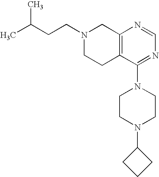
C(C(C)C)CN1CCC2=C(C1)N=CN=C2N1CCN(C2CCC2)CC1
